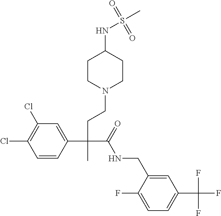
C1=CC(C(CCN2CCC(NS(C)(=O)=O)CC2)(C(=O)NCC2=CC(C(F)(F)F)=CC=C2F)C)=CC(Cl)=C1Cl
